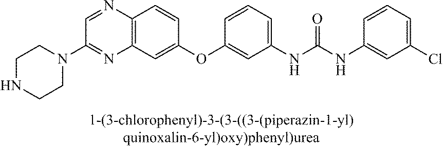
C12=C(C=C(OC3=CC(NC(NC4=CC(Cl)=CC=C4)=O)=CC=C3)C=C1)N=C(N1CCNCC1)C=N2
